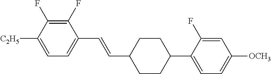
C1(F)=C(F)C([C2H5])=CC=C1C=CC1CCC(C2=CC=C([OCH3])C=C2F)CC1
